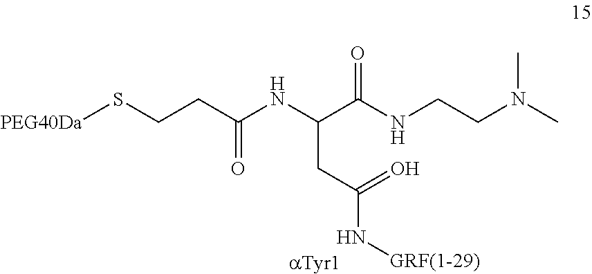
C(CC(=O)N[GRF(1-29)])(C(NCCN(C)C)=O)NC(CCS[PEG40Da])=O
